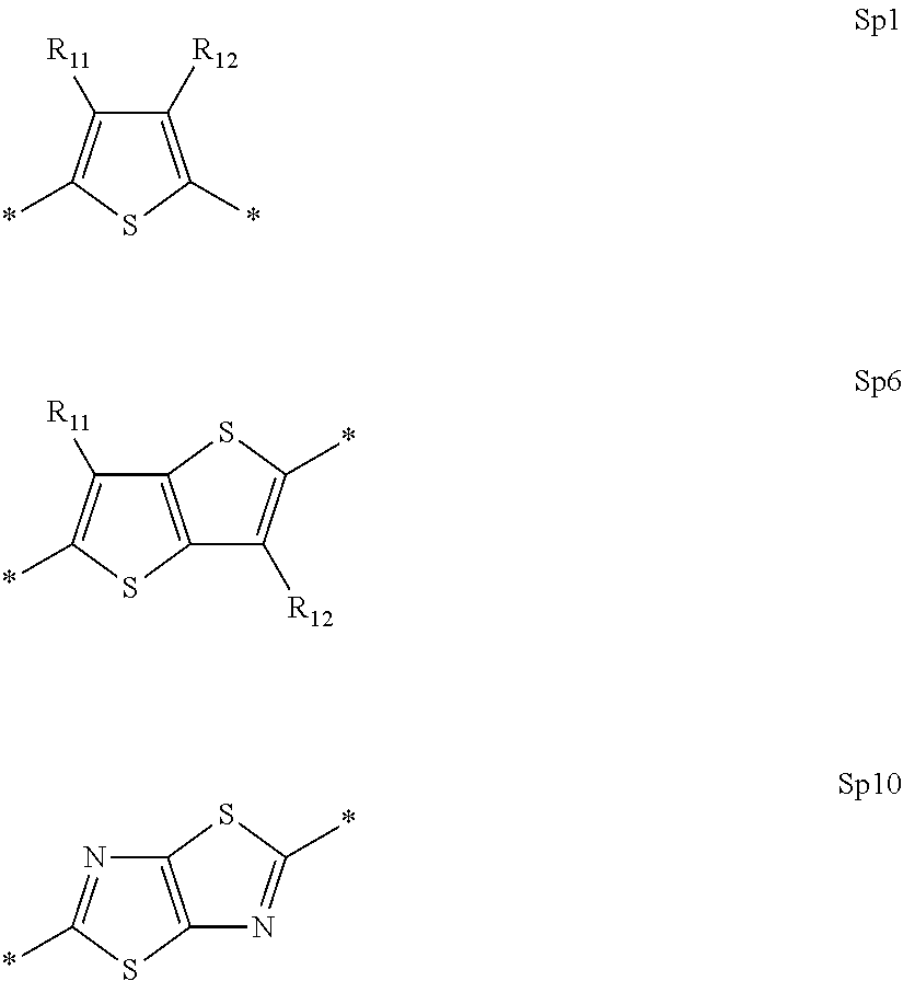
C12=C(SC(*)=C1[R11])C([R12])=C(*)S2.C1([R12])=C(*)SC(*)=C1[R11].C12=C(SC(*)=N1)N=C(*)S2
